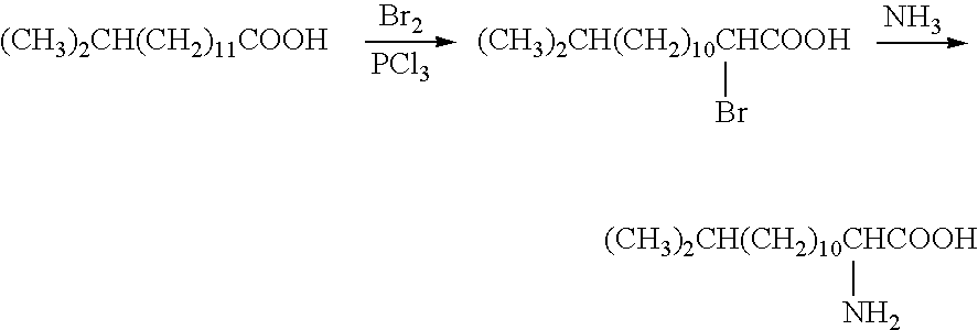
[(CH3)2CH(CH2)10CHCOOH]N.[(CH3)2CH(CH2)11COOH].[(CH3)2CH(CH2)10CHCOOH]Br.[PCl3].[Br2].N
